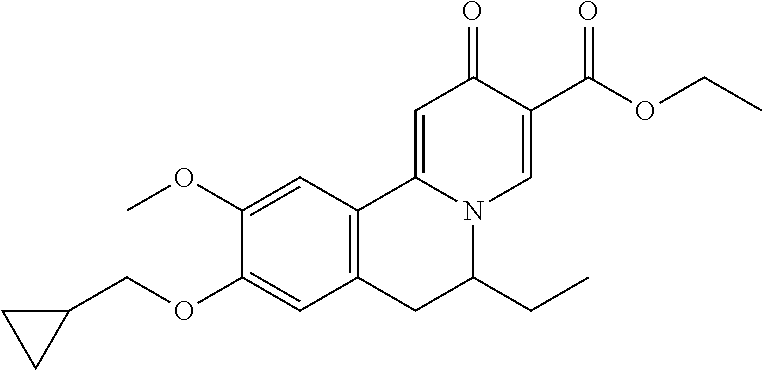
C1(OC)=CC2=C(C=C1OCC1CC1)CC(CC)N1C2=CC(=O)C(C(OCC)=O)=C1
